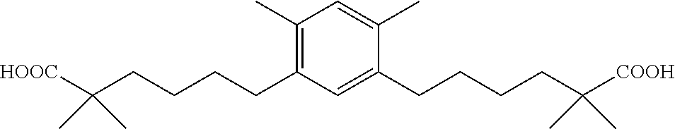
C1=C(C)C(CCCCC(C)(C)[COOH])=CC(CCCCC(C)(C)[HOOC])=C1C
